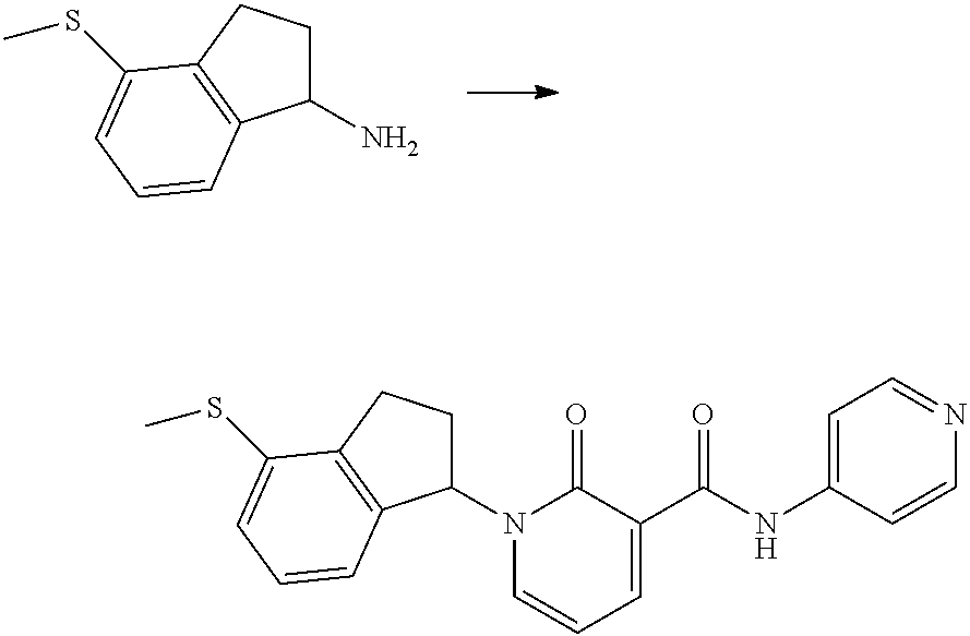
C1C(N)C2=C(C1)C(SC)=CC=C2.N1=CC=C(NC(C2=CC=CN(C3CCC4=C3C=CC=C4SC)C2=O)=O)C=C1
